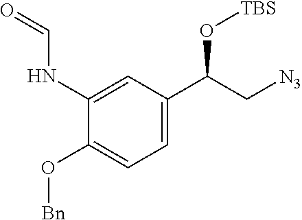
C1=C(C(C[N3])O[TBS])C=C(NC=O)C(O[Bn])=C1
